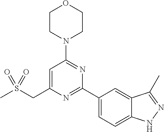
C1CN(C2=NC(C3=CC=C4C(=C3)C(C)=NN4)=NC(CS(C)(=O)=O)=C2)CCO1
